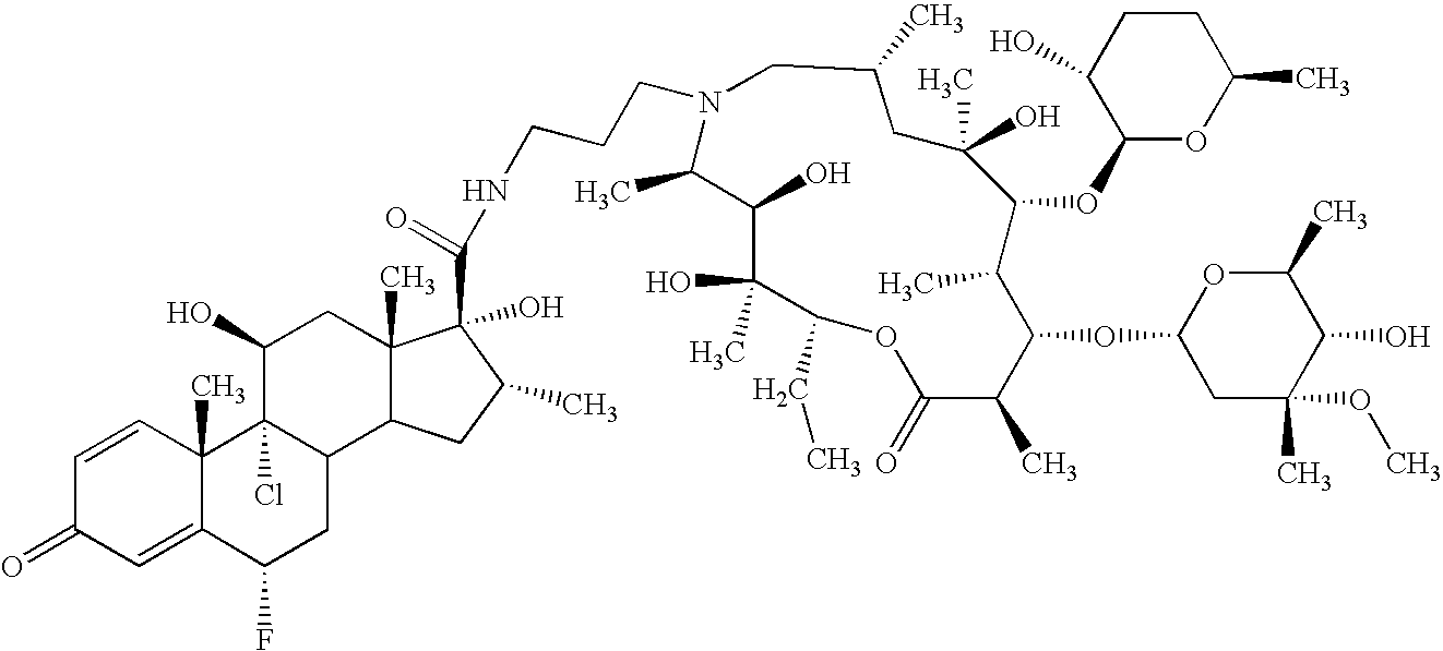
C1=CC2(C)C(=CC1=O)C(F)CC1C2(Cl)C(O)CC2(C)C1CC(C)C2(O)C(=O)NCCCN1CC(C)CC(C)(O)C(OC2OC(C)CCC2O)C(C)C(OC2CC(OC)(C)C(O)C(C)O2)C(C)C(=O)OC(CC)C(O)(C)C(O)C1C
